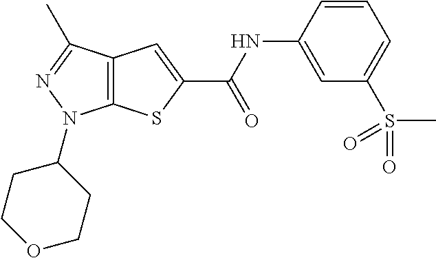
C12=C(C(C)=NN1C1CCOCC1)C=C(C(NC1=CC(S(C)(=O)=O)=CC=C1)=O)S2
